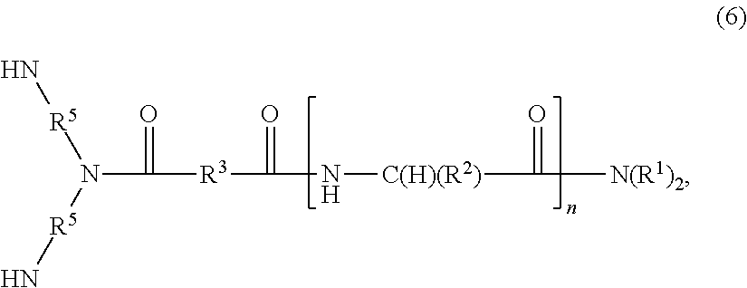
N[R5]N(C([R3]C(=O)N[C(H)(R2)]C(=O)[N(R1)2])=O)[R5]N
